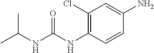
NC1=CC(Cl)=C(NC(NC(C)C)=O)C=C1
